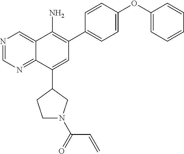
N1=CN=C2C(=C1)C(N)=C(C1=CC=C(OC3=CC=CC=C3)C=C1)C=C2C1CCN(C(C=C)=O)C1
